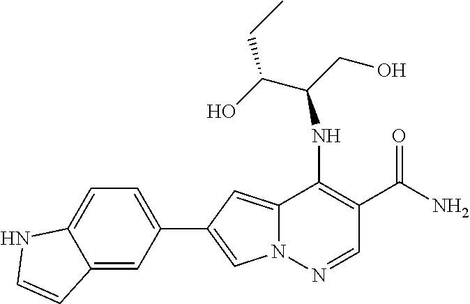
C12=CC(C3=CN4C(=C3)C(NC(CO)C(O)CC)=C(C(N)=O)C=N4)=CC=C1NC=C2
